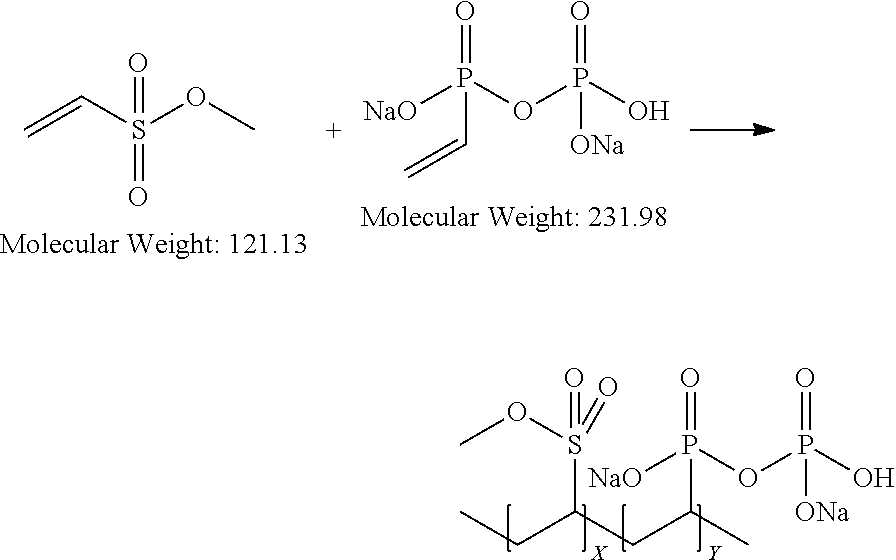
C=CS(OC)(=O)=O.[NaO]P(OP(O)(=O)[ONa])(=O)C=C.[NaO]P(OP(O)(=O)[ONa])(=O)C(CC(CC)S(OC)(=O)=O)C
